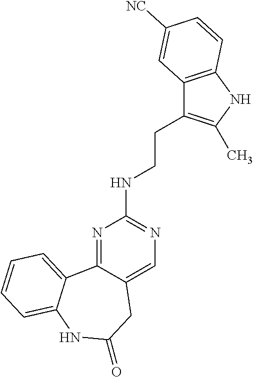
N1=C2C(=CN=C1NCCC1=C(C)NC3=C1C=C([NC])C=C3)CC(=O)NC1=CC=CC=C21
